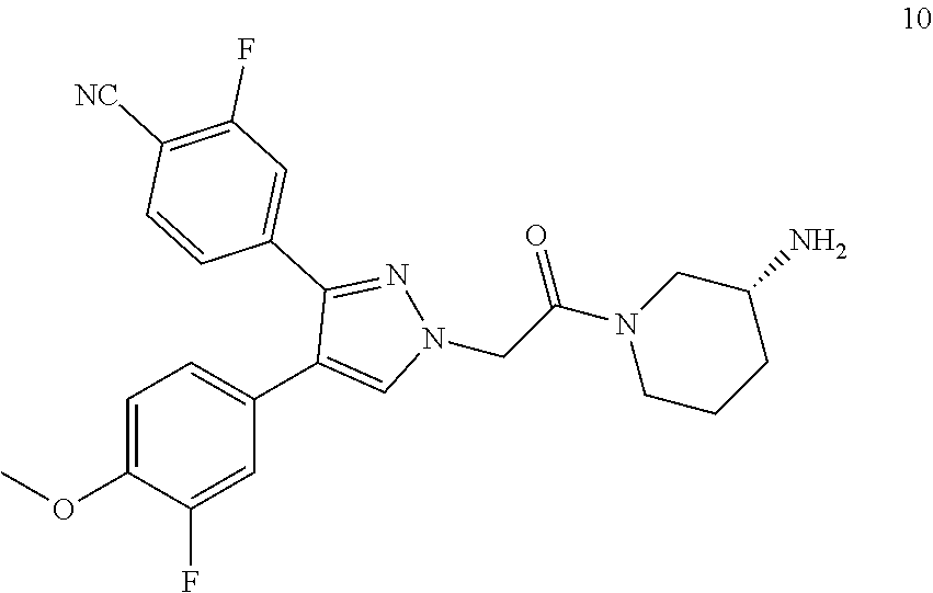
N1(CC(N2CCCC(N)C2)=O)C=C(C2=CC=C(OC)C(F)=C2)C(C2=CC(F)=C([NC])C=C2)=N1
